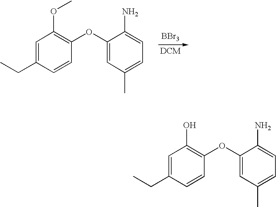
C1(OC)=C(OC2=CC(C)=CC=C2N)C=CC(CC)=C1.[BBr3].C1(O)=C(OC2=CC(C)=CC=C2N)C=CC(CC)=C1
